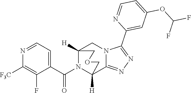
N1=CC=C(C(N2C3([H])C4=NN=C(C5=CC(OC(F)F)=CC=N5)N4CC2([H])COC3)=O)C(F)=C1[F3C]
